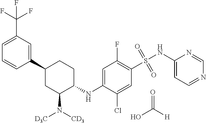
C1(NC2=CC(F)=C(S(NC3=CC=NC=N3)(=O)=O)C=C2Cl)CCC(C2=CC(C(F)(F)F)=CC=C2)CC1N([D3C])[CD3].O=C(O)[H]
